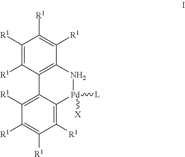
C1([R1])=C([R1])C2=C(C([R1])=C1[R1])N[Pd]([L])([X])C1=C([R1])C([R1])=C([R1])C([R1])=C21
